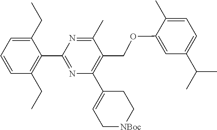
C1(C2=NC(C3=CC[NBoc]CC3)=C(COC3=CC(C(C)C)=CC=C3C)C(C)=N2)=C(CC)C=CC=C1CC
